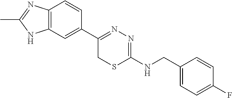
C12=C(C=C(C3=NN=C(NCC4=CC=C(F)C=C4)SC3)C=C1)NC(C)=N2
